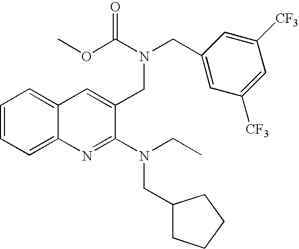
COC(=O)N(CC1=CC([CF3])=CC([CF3])=C1)CC1=CC2=CC=CC=C2N=C1N(CC)CC1CCCC1
